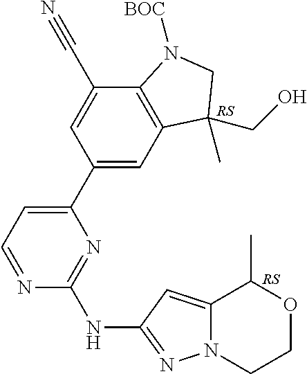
C1(C2=CC3=C(C(C#N)=C2)N([BOC])CC3(CO)C)=CC=NC(NC2=NN3C(=C2)C(C)OCC3)=N1
